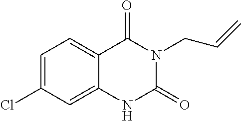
C1=C(Cl)C=C2C(=C1)C(=O)N(CC=C)C(=O)N2
